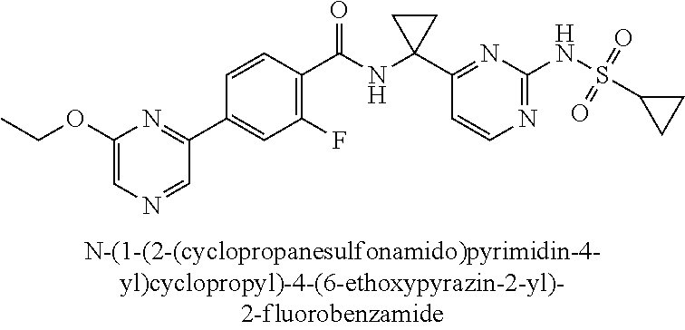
C1(C(NC2(C3=NC(NS(C4CC4)(=O)=O)=NC=C3)CC2)=O)=C(F)C=C(C2=NC(OCC)=CN=C2)C=C1
